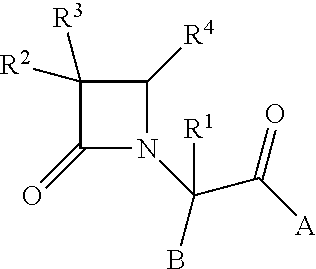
C1([R4])C([R2])([R3])C(=O)N1C(C(=O)[A])(B)[R1]
